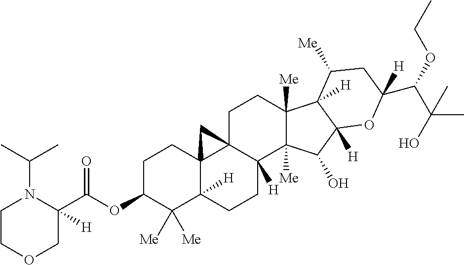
O(C1C([Me])([Me])C2([H])C3(CC1)C1(C([H])(CC2)C2([Me])C([Me])(CC1)C1([H])C([H])(C2O)OC(C(OCC)C(O)(C)C)([H])CC1[Me])C3)C(C1([H])N(C(C)C)CCOC1)=O
